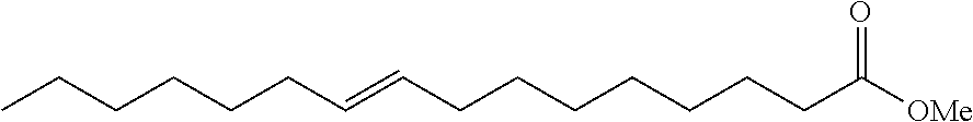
CCCCCCC=CCCCCCCCC([OMe])=O
